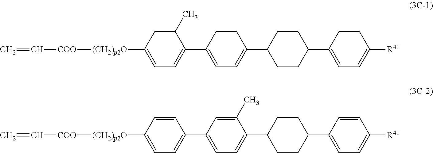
C1([(CH2)p2O][COO]C=C)=CC=C(C2=CC=C(C3CCC(C4=CC=C([R41])C=C4)CC3)C=C2)C(C)=C1.C1([(CH2)p2O][COO]C=C)=CC=C(C2=CC=C(C3CCC(C4=CC=C([R41])C=C4)CC3)C(C)=C2)C=C1
